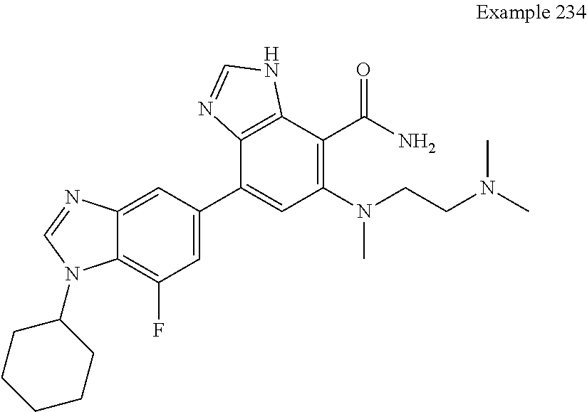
C1=C(C2=CC(N(CCN(C)C)C)=C(C(N)=O)C3=C2N=CN3)C=C2C(=C1F)N(C1CCCCC1)C=N2
